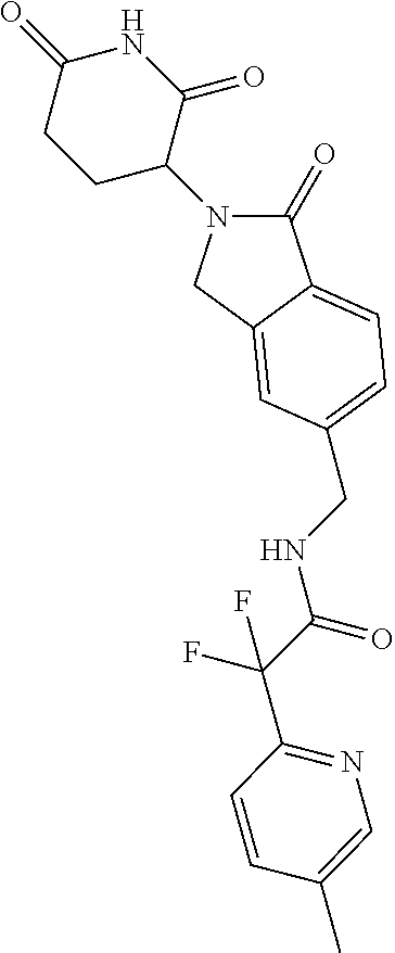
C1(=O)N(C2C(=O)NC(=O)CC2)CC2=CC(CNC(=O)C(F)(F)C3=NC=C(C)C=C3)=CC=C12
